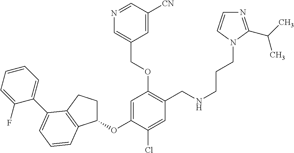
C1(OC2=CC(OCC3=CN=CC([CN])=C3)=C(CNCCCN3C=CN=C3C(C)C)C=C2Cl)CCC2=C1C=CC=C2C1=CC=CC=C1F
